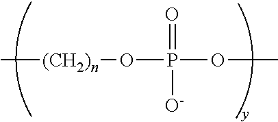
C[(CH2)n]OP(=O)([O-])OC
